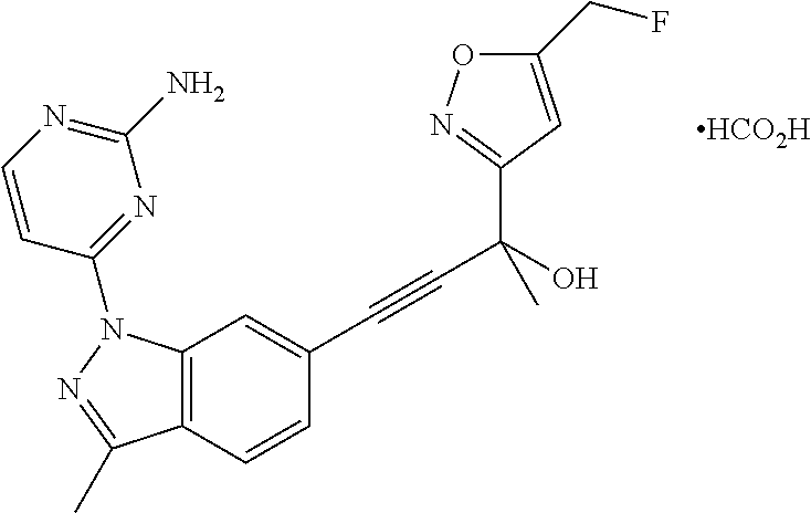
C12=C(C=CC(C#CC(C3=NOC(CF)=C3)(O)C)=C1)C(C)=NN2C1=NC(N)=NC=C1.[HCO2H]
